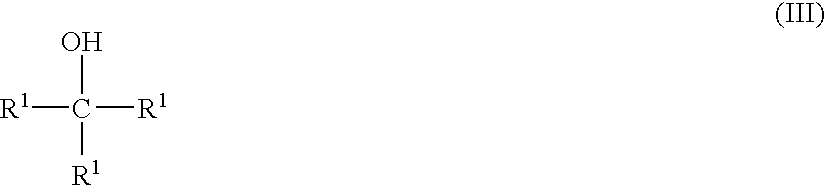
[R1]C([R1])(O)[R1]
